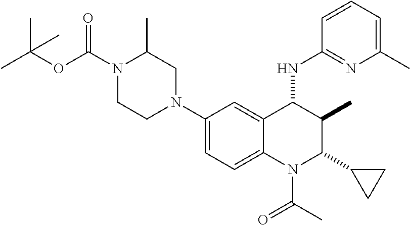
C1(N2CC(C)N(C(OC(C)(C)C)=O)CC2)=CC=C2C(=C1)C(NC1=NC(C)=CC=C1)C(C)C(C1CC1)N2C(C)=O
